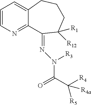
C(C([R4])([R4a])[R5])(=O)N(N=C1C2=NC=CC=C2CCCC1([R1])[R12])[R3]
